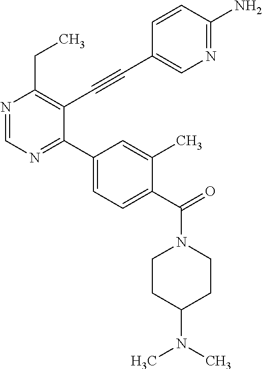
N1=CN=C(C2=CC=C(C(=O)N3CCC(N(C)C)CC3)C(C)=C2)C(C#CC2=CN=C(N)C=C2)=C1CC
